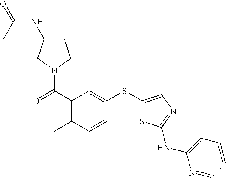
C(C1=C(C)C=CC(SC2=CN=C(NC3=CC=CC=N3)S2)=C1)(=O)N1CC(NC(=O)C)CC1
